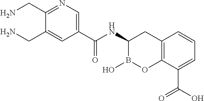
C12=C(C(C(O)=O)=CC=C1)OB(O)C(NC(=O)C1=CN=C(CN)C(CN)=C1)C2
